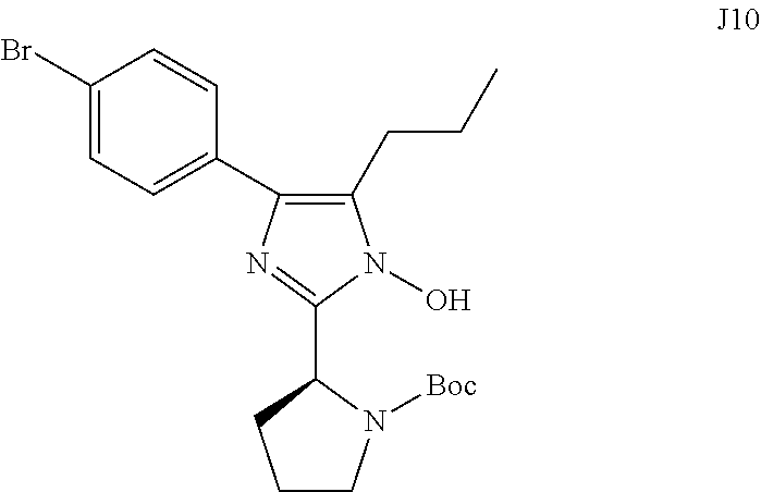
C1CN([Boc])C(C2=NC(C3=CC=C(Br)C=C3)=C(CCC)N2O)C1
